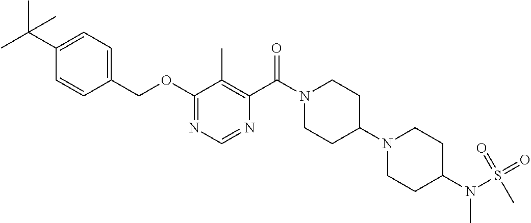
O(C1=NC=NC(C(N2CCC(N3CCC(N(S(=O)(=O)C)C)CC3)CC2)=O)=C1C)CC1=CC=C(C(C)(C)C)C=C1
